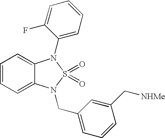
C1=CC=C2C(=C1)N(C1=CC=CC=C1F)S(=O)(=O)N2CC1=CC=CC(C[NHMe])=C1
